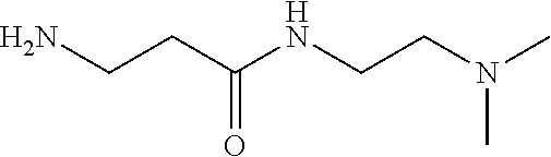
C(=O)(CCN)NCCN(C)C
